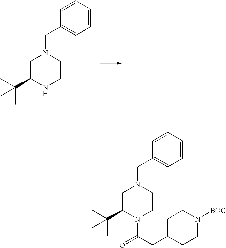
C1C(C(C)(C)C)NCCN1CC1=CC=CC=C1.C1C(C(C)(C)C)N(C(CC2CCN([BOC])CC2)=O)CCN1CC1=CC=CC=C1
